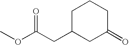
C1C(CC(OC)=O)CC(=O)CC1
